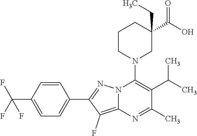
C1=C(C(F)(F)F)C=CC(C2=NN3C(=C2F)N=C(C)C(C(C)C)=C3N2CC(C(O)=O)(CC)CCC2)=C1
